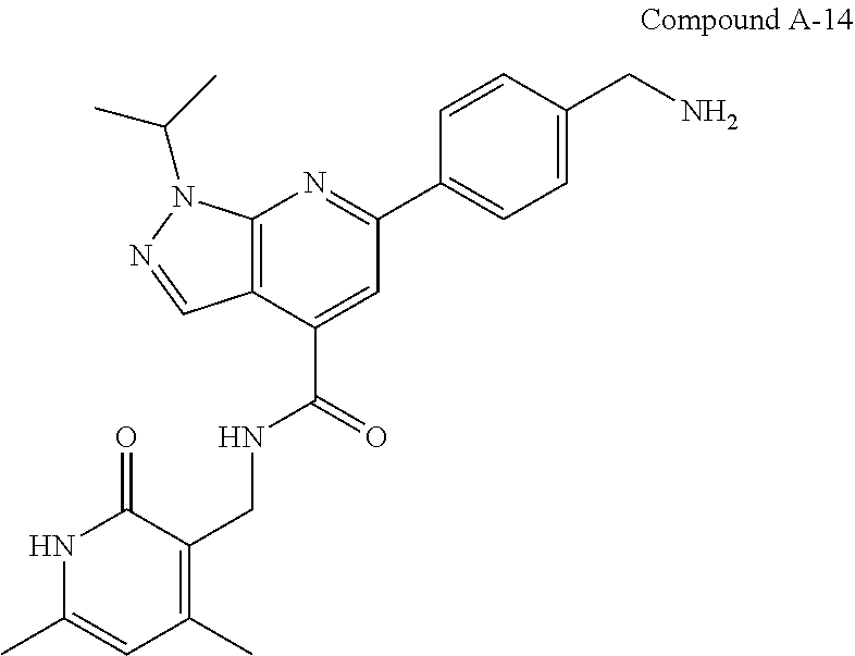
C12=C(C(C(=O)NCC3=C(C)C=C(C)NC3=O)=CC(C3=CC=C(CN)C=C3)=N1)C=NN2C(C)C
